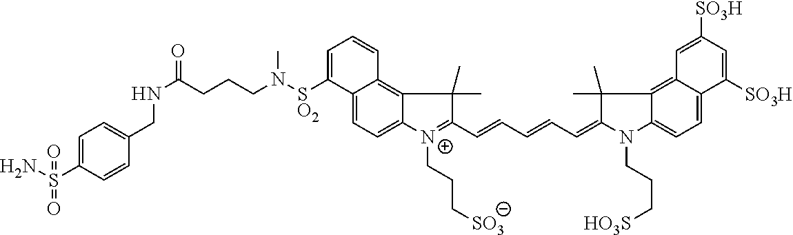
C12=CC=C3C(=C1C=CC=C2[SO2]N(CCCC(NCC1=CC=C(S(=O)(N)=O)C=C1)=O)C)C(C)(C)C(C=CC=CC=C1N(CCC[HO3S])C2=CC=C4C(=C2C1(C)C)C=C([SO3H])C=C4[SO3H])=[N+]3CCC[SO3]
